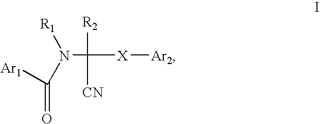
N([R1])(C([X][Ar2])([CN])[R2])C([Ar1])=O
